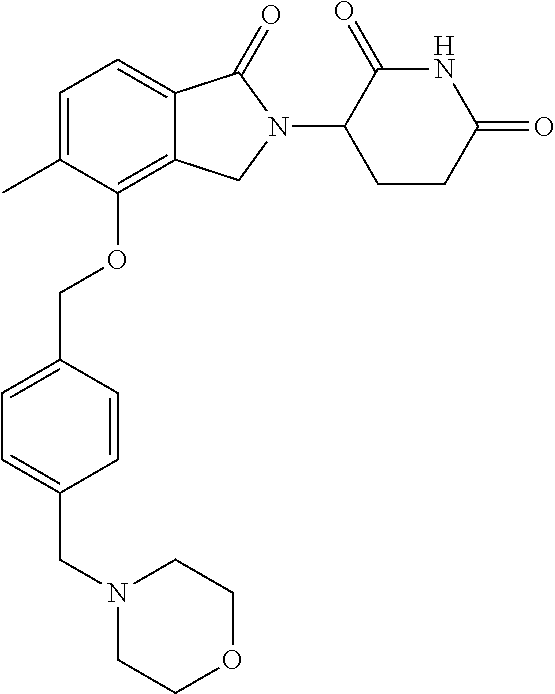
C1=C(C)C(OCC2=CC=C(CN3CCOCC3)C=C2)=C2C(=C1)C(=O)N(C1CCC(=O)NC1=O)C2
